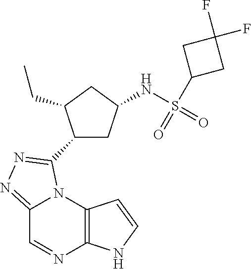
C12=C(N3C(=NN=C3C3CC(NS(C4CC(F)(F)C4)(=O)=O)CC3CC)C=N1)C=CN2
